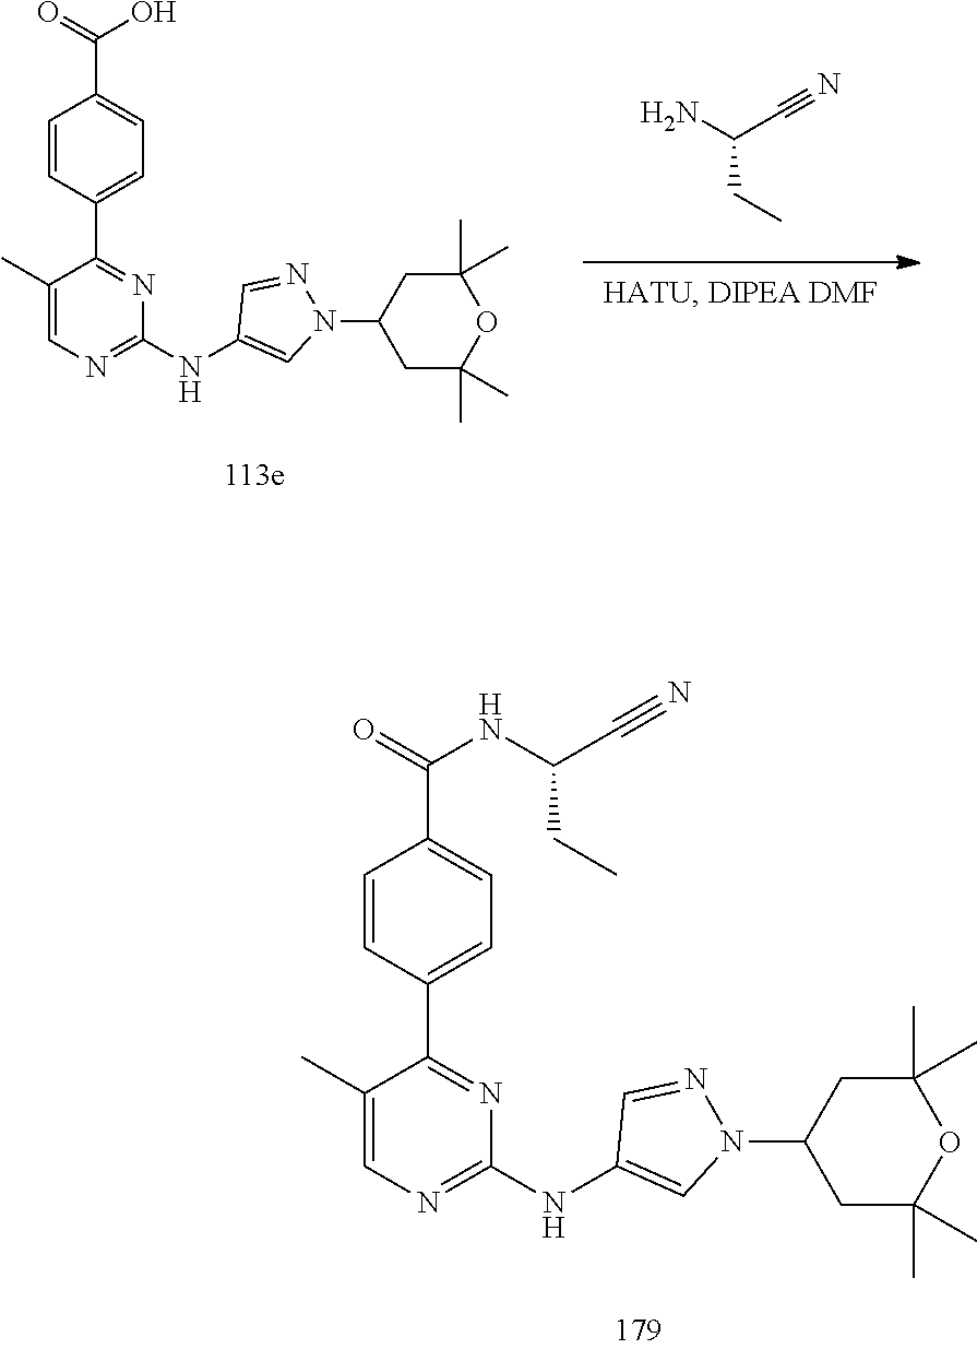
C1(NC2=NC=C(C)C(C3=CC=C(C(=O)NC(C#N)CC)C=C3)=N2)=CN(C2CC(C)(C)OC(C)(C)C2)N=C1.C1(NC2=NC=C(C)C(C3=CC=C(C(=O)O)C=C3)=N2)=CN(C2CC(C)(C)OC(C)(C)C2)N=C1.NC(C#N)CC
